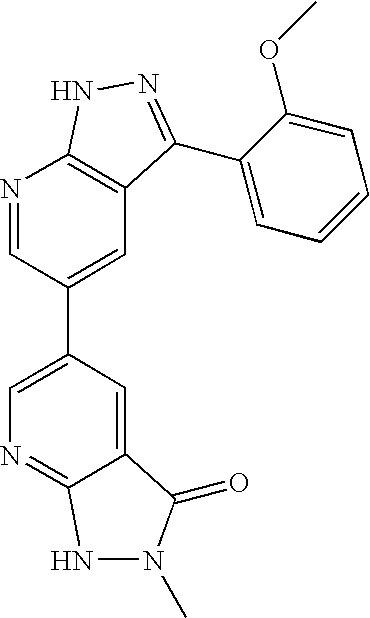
N1=CC(C2=CN=C3C(=C2)C(=O)N(C)N3)=CC2=C1NN=C2C1=CC=CC=C1OC
